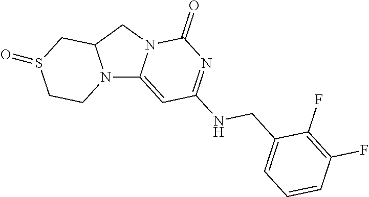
N12C3=CC(NCC4=CC=CC(F)=C4F)=NC(=O)N3CC1CS(=O)CC2
